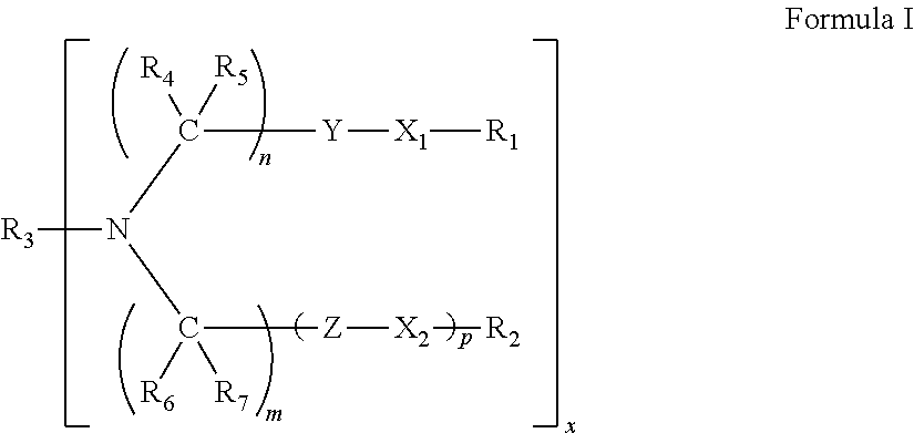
[R3]N(C([Y][X1][R1])([R5])[R4])C([Z][X2][R2])([R7])[R6]
